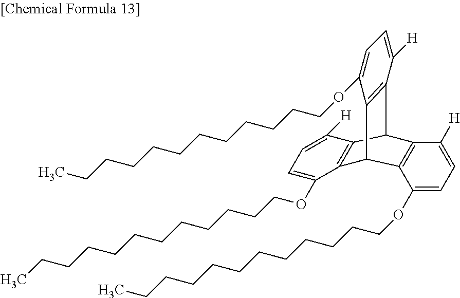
C12=C(C3C4=C(C1C1=C3C([H])=CC=C1OCCCCCCCCCCCC)C(OCCCCCCCCCCCC)=CC=C4[H])C([H])=CC=C2OCCCCCCCCCCCC
